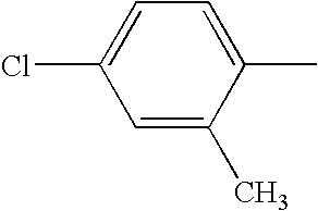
C1=C(C)C(C)=CC=C1Cl
